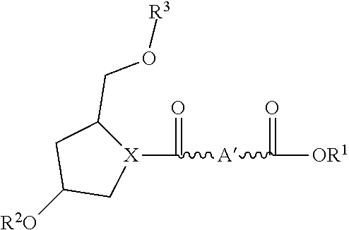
[X]1(C(=O)[A]C(=O)[OR1])C(CO[R3])CC([R2O])C1
